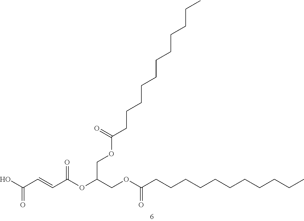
C(=O)(CCCCCCCCCCC)OCC(OC(C=CC(O)=O)=O)COC(=O)CCCCCCCCCCC
